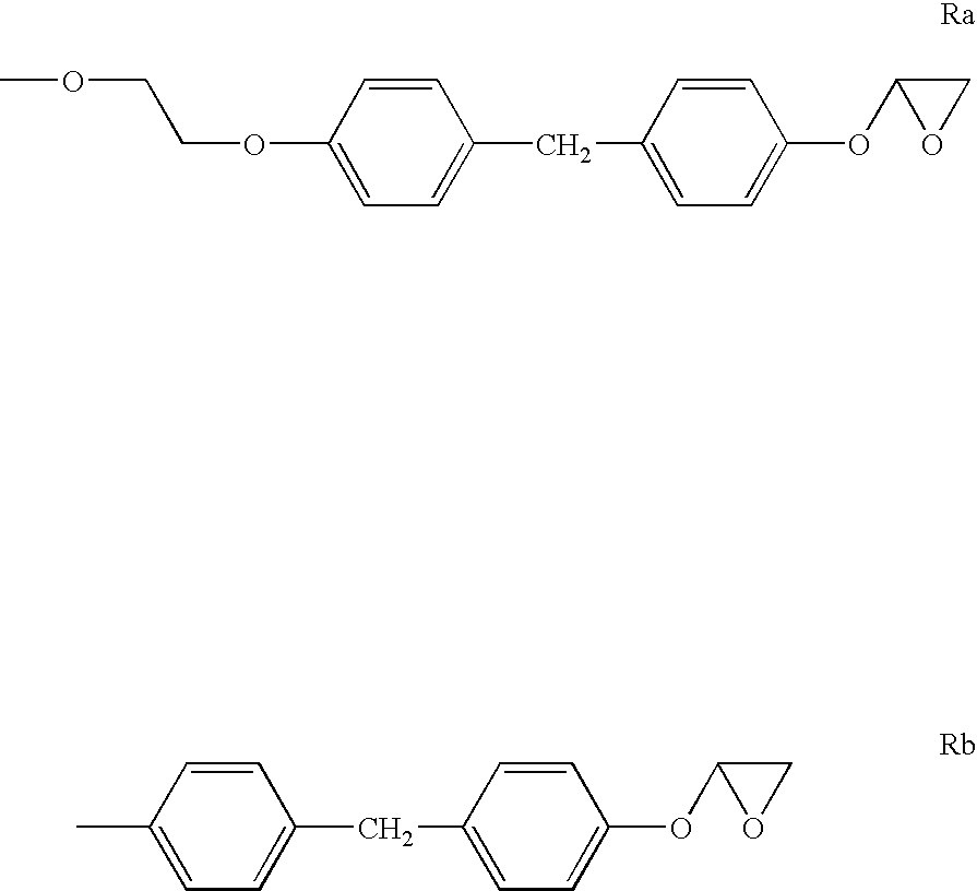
COCCOC1=CC=C(CC2=CC=C(OC3CO3)C=C2)C=C1.CC1=CC=C(CC2=CC=C(OC3CO3)C=C2)C=C1
